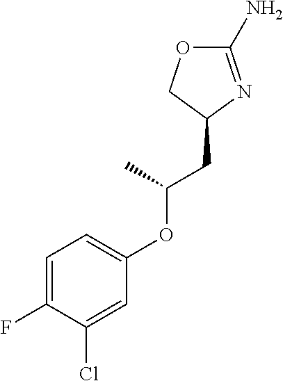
C1=C(F)C(Cl)=CC(OC(CC2N=C(N)OC2)C)=C1
